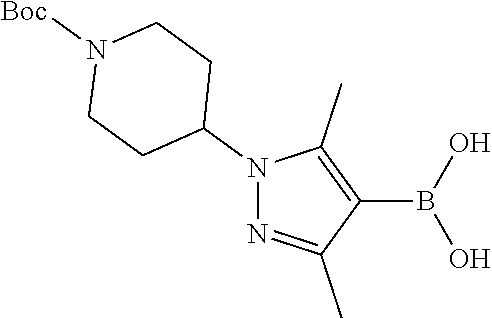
N1(C2CCN([Boc])CC2)N=C(C)C(B(O)O)=C1C
